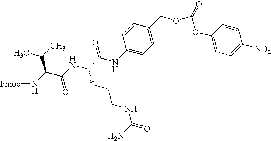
[Fmoc]NC(C(NC(C(=O)NC1=CC=C(COC(OC2=CC=C([NO2])C=C2)=O)C=C1)CCCNC(=O)N)=O)C(C)C
